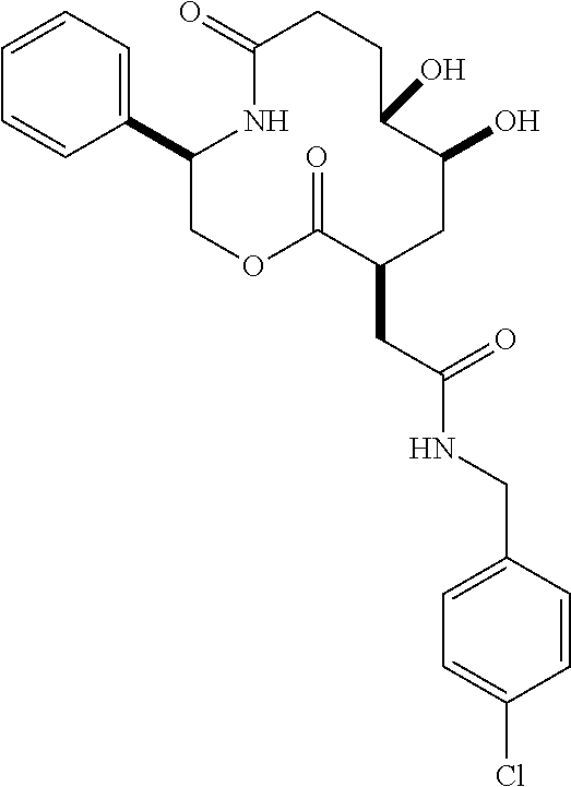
C1=CC=C(C2COC(=O)C(CC(NCC3=CC=C(Cl)C=C3)=O)CC(O)C(O)CCC(=O)N2)C=C1
